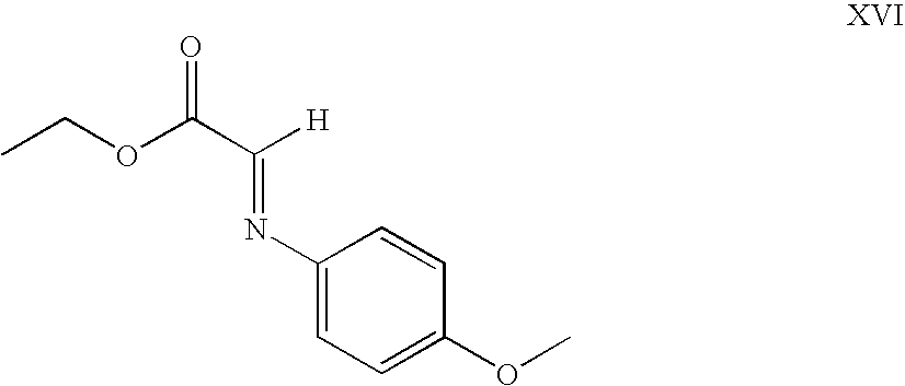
CCOC(C([H])=NC1=CC=C(OC)C=C1)=O
